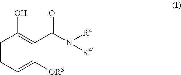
C1=CC=C([OR3])C(C(N([R4])[R4])=O)=C1O
